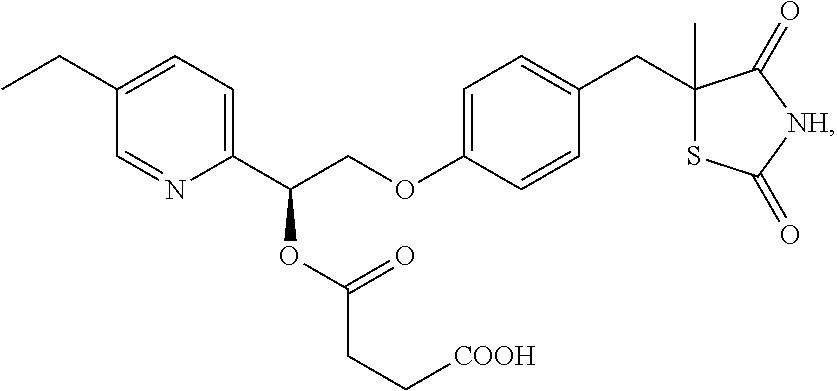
C1(CC)=CC=C(C(COC2=CC=C(CC3(C)SC(=O)[NH]C3=O)C=C2)OC(CC[COOH])=O)N=C1
